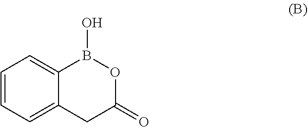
C1=CC=C2C(=C1)B(O)OC(=O)C2
